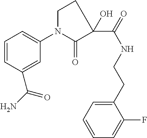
C1(N2CCC(C(NCCC3=CC=CC=C3F)=O)(O)C2=O)=CC=CC(C(=O)N)=C1
